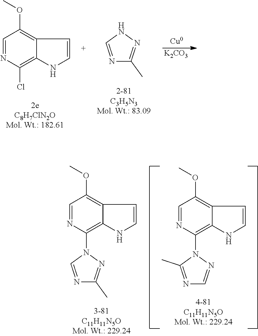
C1=NC(N2C=NC(C)=N2)=C2C(=C1OC)C=CN2.C1=NC(N2C(C)=NC=N2)=C2C(=C1OC)C=CN2.C1=NC(Cl)=C2C(=C1OC)C=CN2.N1=CNN=C1C.[K2CO3]
